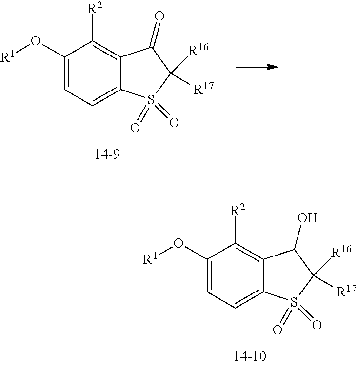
C1(O[R1])=CC=C2C(=C1[R2])C(O)C([R16])([R17])S2(=O)=O.C1(O[R1])=CC=C2C(=C1[R2])C(=O)C([R16])([R17])S2(=O)=O
